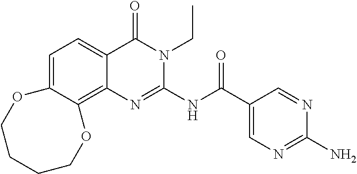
C1=C2C(=C3C(=C1)C(=O)N(CC)C(NC(C1=CN=C(N)N=C1)=O)=N3)OCCCCO2
